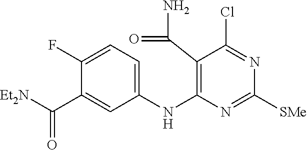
C1(F)=CC=C(NC2=C(C(N)=O)C(Cl)=NC([SMe])=N2)C=C1C([Et2N])=O
